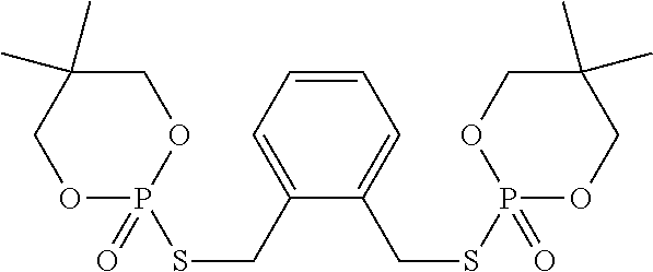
C1C(C)(C)COP(SCC2=CC=CC=C2CSP2(=O)OCC(C)(C)CO2)(=O)O1
